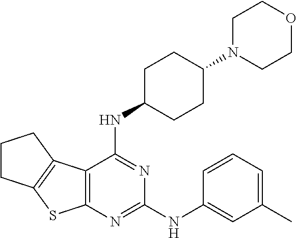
C1N(C2CCC(NC3=NC(NC4=CC(C)=CC=C4)=NC4=C3C3=C(S4)CCC3)CC2)CCOC1
